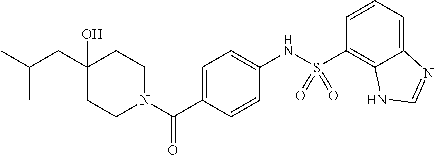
C1CN(C(C2=CC=C(NS(C3=C4C(=CC=C3)N=CN4)(=O)=O)C=C2)=O)CCC1(O)CC(C)C
